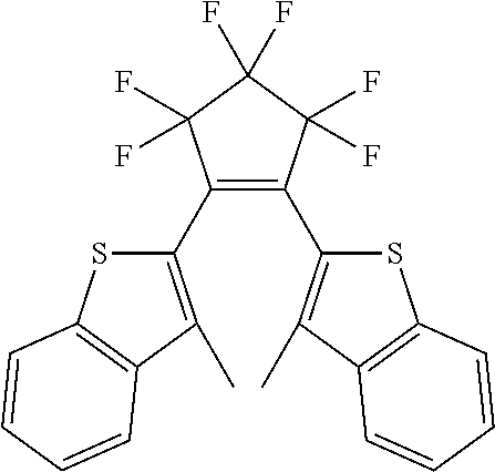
C1(C2=C(C)C3=C(S2)C=CC=C3)=C(C2=C(C)C3=C(S2)C=CC=C3)C(F)(F)C(F)(F)C1(F)F
